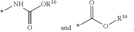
*NC([OR10])=O.*C(O[R10])=O
